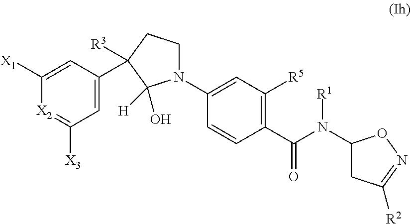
N1(C2=CC([R5])=C(C(=O)N([R1])C3CC([R2])=NO3)C=C2)CCC([R3])(C2=CC([X3])=[X2]C([X1])=C2)C1([H])O
